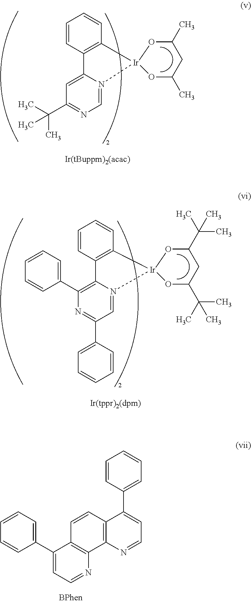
C1=CC2=C(C=C1)[Ir]1(N3=CN=C(C(C)(C)C)C=C23)OC(C)CC(C)O1.C1=CC2=C(C=C1)[Ir]1(N3=CC(C4=CC=CC=C4)=NC(C4=CC=CC=C4)=C23)OC(C(C)(C)C)CC(C(C)(C)C)O1.C1=CC(C2=CC=NC3=C2C=CC2=C3N=CC=C2C2=CC=CC=C2)=CC=C1
